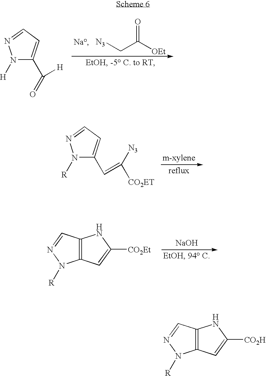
[N3]CC(=O)[OEt].N1([H])C(C([H])=O)=CC=N1.N1([R])C(C=C([CO2ET])[N3])=CC=N1.[NaOH].C12=C(C=NN1[R])NC([CO2Et])=C2.C12=C(C=NN1[R])NC([CO2H])=C2
